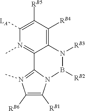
[LA]C1=C([RB5])C([RB4])=C2C(=N1C)C1=N(C)C([RB6])=C([RB1])N1B([RB2])N2[RB3]
